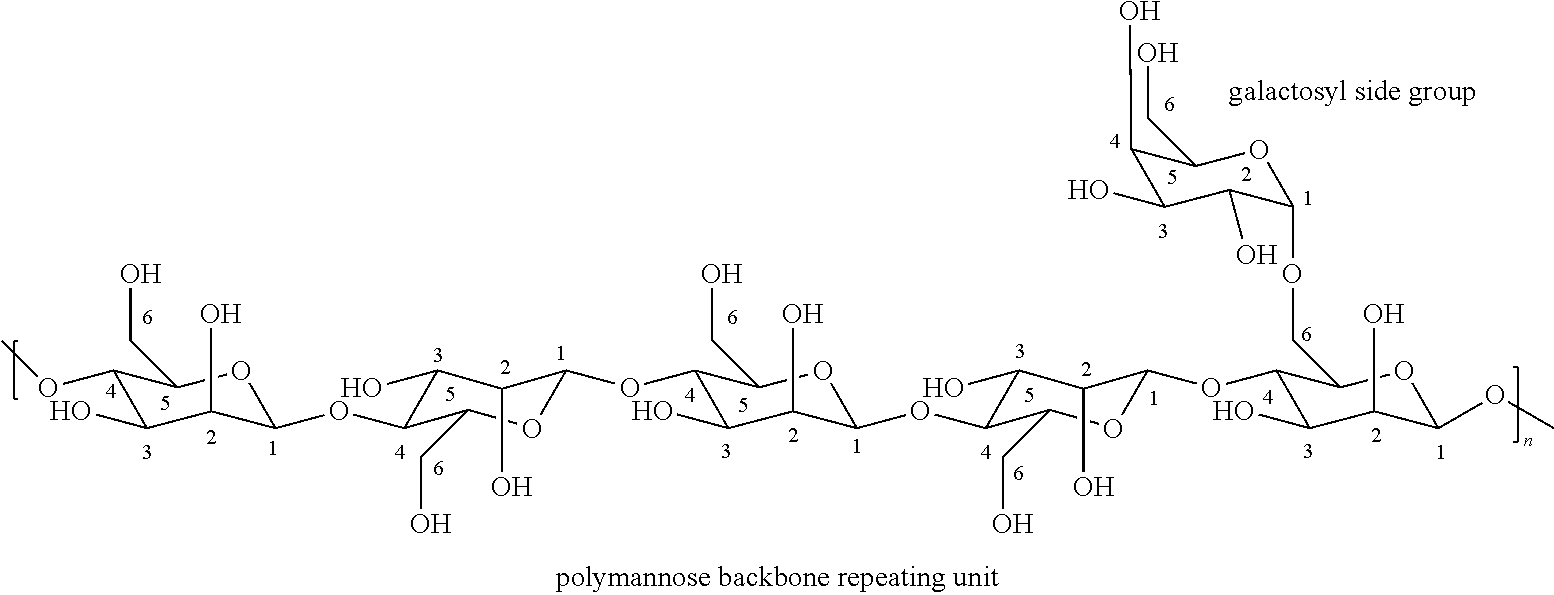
C1(OC)C(O)C(O)C(OC2C(O)C(O)C(OC3C(O)C(O)C(OC4C(O)C(O)C(OC5C(O)C(O)C(OC)OC5COC5C(O)C(O)C(O)C(CO)O5)OC4CO)OC3CO)OC2CO)OC1CO
